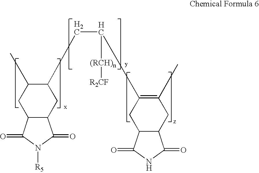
[H2].[H].[H].C1C2C(CC(C)=C1C(CC1CC3C(CC1C)C(=O)N([R5])C3=O)[(RCH)n][R2CF])C(=O)NC2=O
